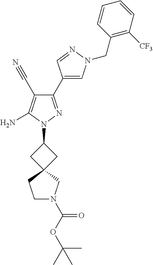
C1(C2=CN(CC3=C([CF3])C=CC=C3)N=C2)=NN(C2CC3(C2)CN(C(OC(C)(C)C)=O)CC3)C(N)=C1C#N
